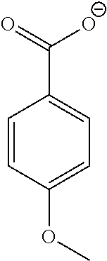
C1=CC(OC)=CC=C1C(=O)[O-]
